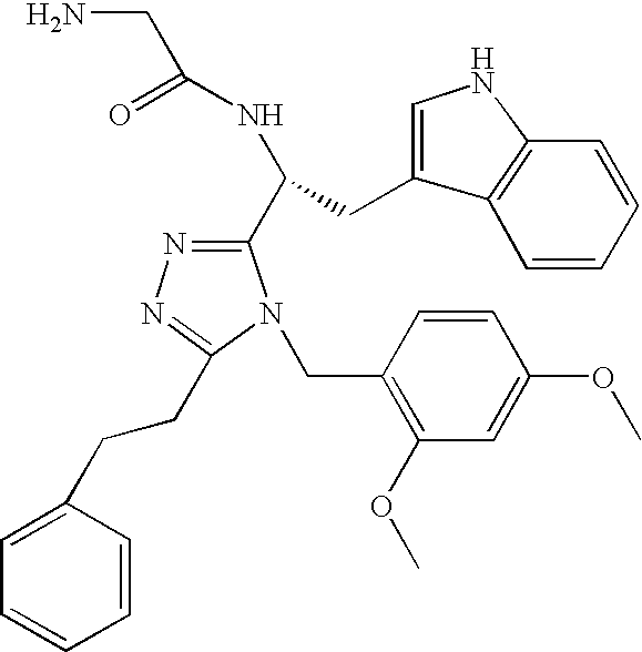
C(=O)(NC(CC1=CNC2=C1C=CC=C2)C1=NN=C(CCC2=CC=CC=C2)N1CC1=C(OC)C=C(OC)C=C1)CN
